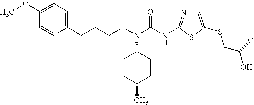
C(CN(C(NC1=NC=C(SCC(O)=O)S1)=O)C1CCC(C)CC1)CCC1=CC=C(OC)C=C1
